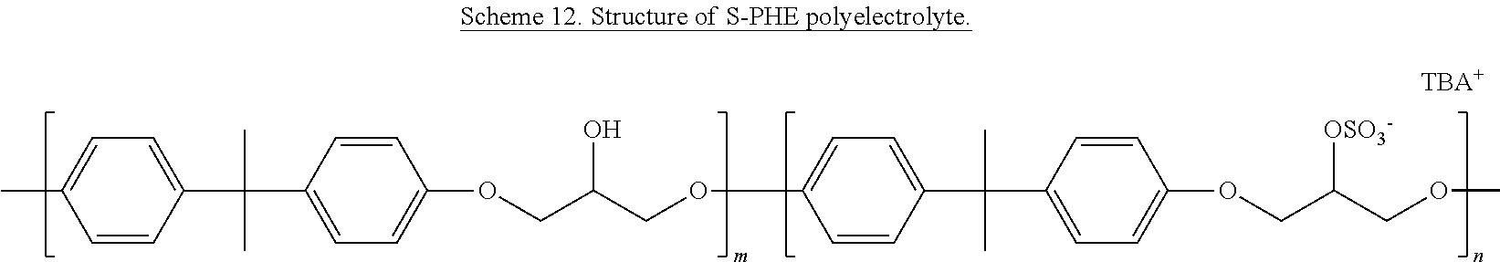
CC1=CC=C(C(C)(C2=CC=C(OCC(COC3=CC=C(C(C)(C4=CC=C(OCC(COC)[OSO3-])C=C4)C)C=C3)O)C=C2)C)C=C1
